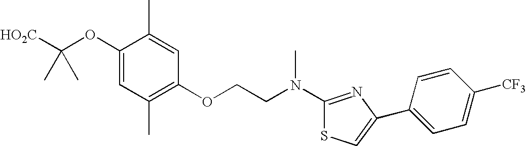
C1(OC([HO2C])(C)C)=CC(C)=C(OCCN(C2=NC(C3=CC=C([CF3])C=C3)=CS2)C)C=C1C
